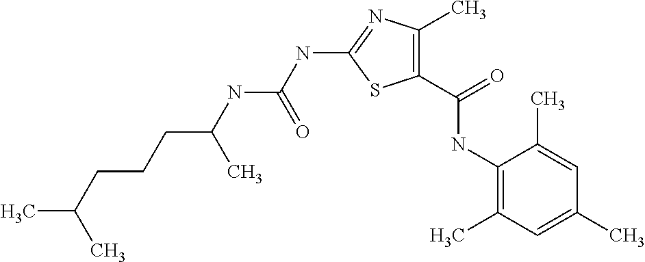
C1(C(=O)NC2=C(C)C=C(C)C=C2C)=C(C)N=C(NC(NC(CCCC(C)C)C)=O)S1
